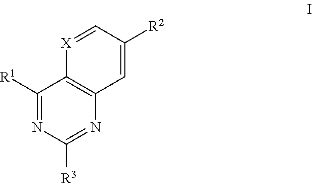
C1([R1])=NC([R3])=NC2=C1[X]=CC([R2])=C2
